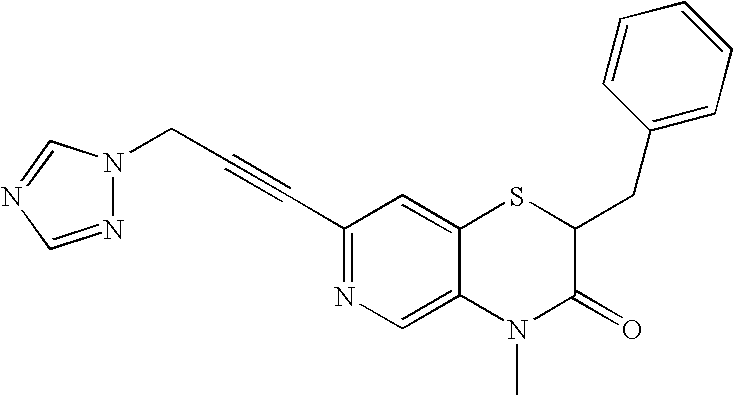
C1(C#CCN2N=CN=C2)=NC=C2C(=C1)SC(CC1=CC=CC=C1)C(=O)N2C
